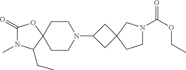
C1(=O)N(C)C(CC)C2(O1)CCN(C1CC3(C1)CN(C(OCC)=O)CC3)CC2
